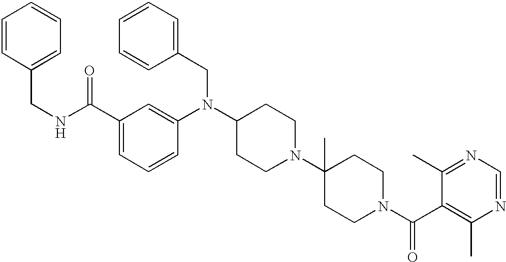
C1=CC(CN(C2CCN(C3(C)CCN(C(C4=C(C)N=CN=C4C)=O)CC3)CC2)C2=CC(C(NCC3=CC=CC=C3)=O)=CC=C2)=CC=C1
